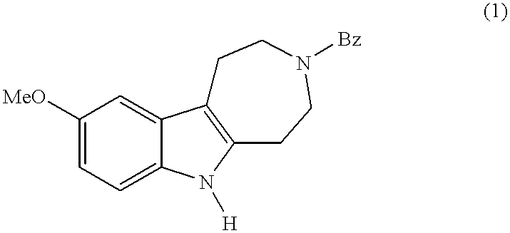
[MeO]C1=CC=C2C(=C1)C1=C(N2[H])CCN([Bz])CC1
